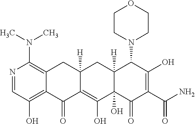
C12=C(O)C=NC(N(C)C)=C1CC1([H])C(=C(O)C3(O)C([H])(C1)C(N1CCOCC1)C(O)=C(C(N)=O)C3=O)C2=O
